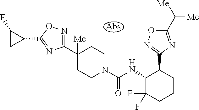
C1(C2([Me])CCN(C(NC3C(F)(F)CCCC3C3=NOC(C([Me])[Me])=N3)=O)CC2)=NOC(C2CC2F)=N1
